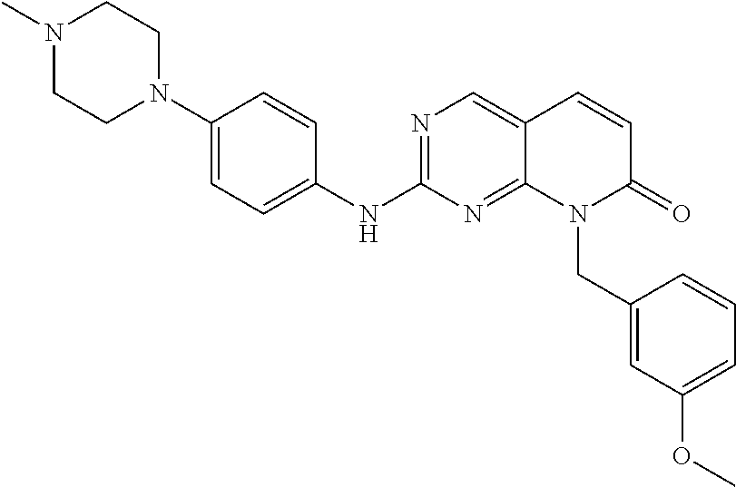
C1(N2CCN(C)CC2)=CC=C(NC2=NC=C3C(=N2)N(CC2=CC(OC)=CC=C2)C(=O)C=C3)C=C1
